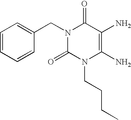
C1=CC=CC(CN2C(=O)N(CCCC)C(N)=C(N)C2=O)=C1
